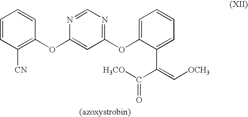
C1=CC([CN])=C(OC2=CC(OC3=CC=CC=C3C(=C[OCH3])C([H3CO])=O)=NC=N2)C=C1
